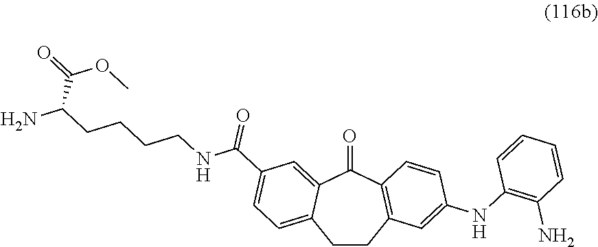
C1CC2=C(C(=O)C3=CC(C(NCCCCC(N)C(=O)OC)=O)=CC=C13)C=CC(NC1=C(N)C=CC=C1)=C2
